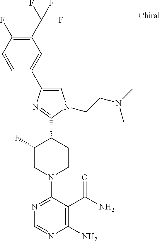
C1(C(F)(F)F)=C(F)C=CC(C2=CN(CCN(C)C)C(C3C(F)CN(C4=NC=NC(N)=C4C(N)=O)CC3)=N2)=C1
